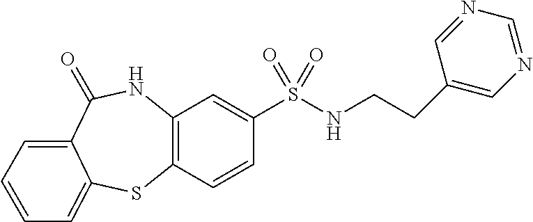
C12=C(NC(=O)C3=CC=CC=C3S1)C=C(S(=O)(NCCC1=CN=CN=C1)=O)C=C2
